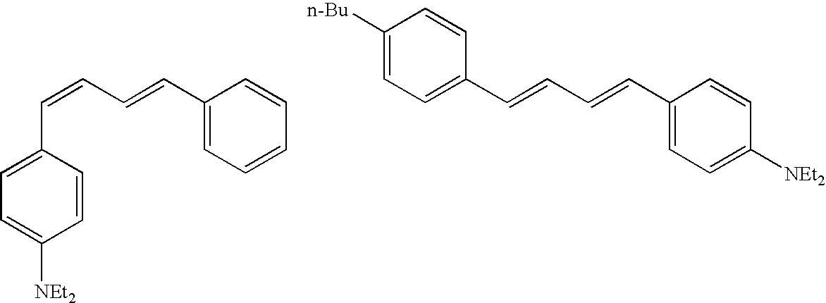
C(=CC=CC1=CC=CC=C1)C1=CC=C([NEt2])C=C1.C(=CC=CC1=CC=C([NEt2])C=C1)C1=CC=C([n-Bu])C=C1
